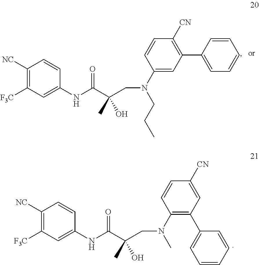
C1([NC])=C([F3C])C=C(NC(C(CN(C)C2=C(C3=CC=CC=C3)C=C([CN])C=C2)(C)O)=O)C=C1.C1([F3C])=C([NC])C=CC(NC(C(CN(CCC)C2=CC(C3=CC=CC=C3)=C([CN])C=C2)(C)O)=O)=C1
